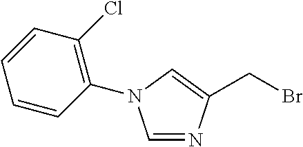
C1=NC(CBr)=CN1C1=C(Cl)C=CC=C1
